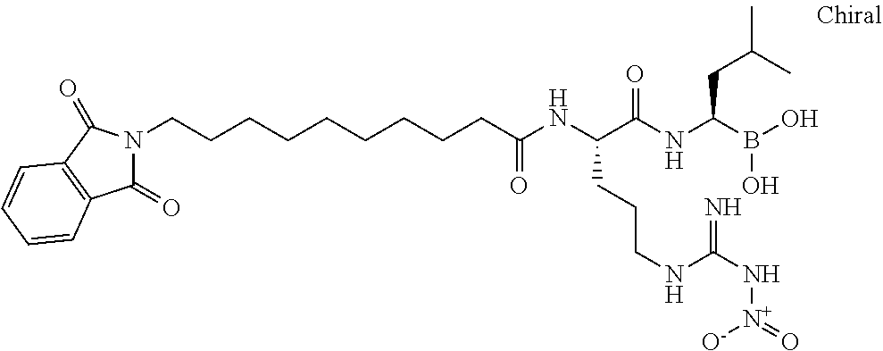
C(CCCCCCCCC(NC(C(NC(B(O)O)CC(C)C)=O)CCCNC(N[N+](=O)[O-])=N)=O)N1C(=O)C2=C(C1=O)C=CC=C2
